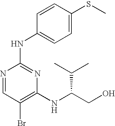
N1=CC(Br)=C(NC(CO)C(C)C)N=C1NC1=CC=C(SC)C=C1
